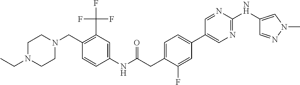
C1N(CC)CCN(CC2=C(C(F)(F)F)C=C(NC(=O)CC3=CC=C(C4=CN=C(NC5=CN(C)N=C5)N=C4)C=C3F)C=C2)C1
